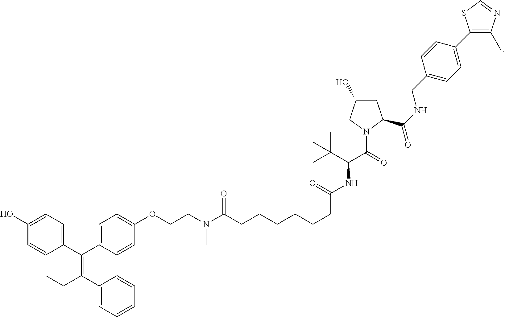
C1(O)=CC=C(C(C2=CC=C(OCCN(C(CCCCCCC(NC(C(=O)N3C(C(NCC4=CC=C(C5=C(C)N=CS5)C=C4)=O)CC(O)C3)C(C)(C)C)=O)=O)C)C=C2)=C(C2=CC=CC=C2)CC)C=C1
